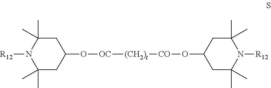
C1(O[OC][(CH2)t][CO]OC2CC(C)(C)N([R12])C(C)(C)C2)CC(C)(C)N([R12])C(C)(C)C1
